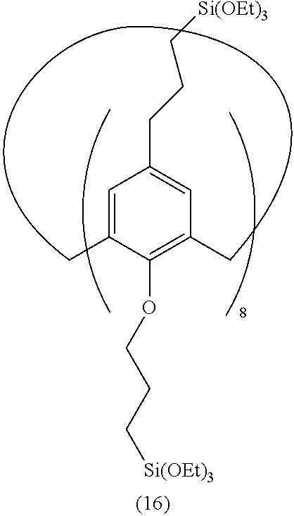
C1=C(C)C(OCCC[Si(OEt)3])=C(C)C=C1CCC[Si(OEt)3]
